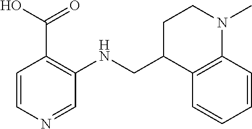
C1=CN=CC(NCC2C3=C(N(C)CC2)C=CC=C3)=C1C(=O)O
